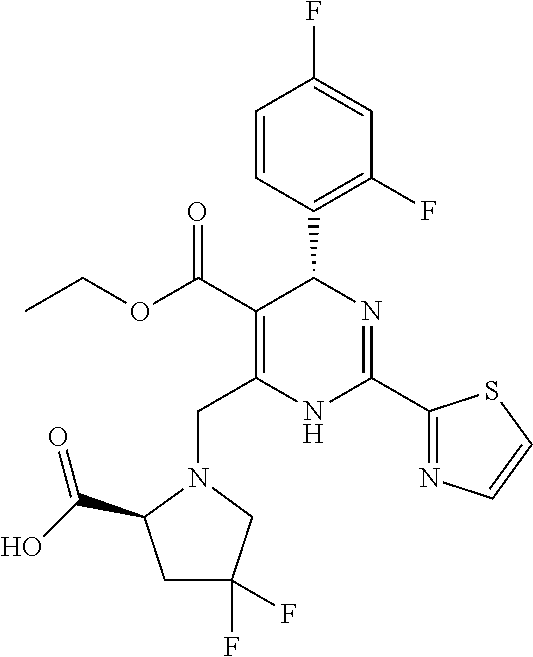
C1=CC(C2C(C(=O)OCC)=C(CN3C(C(O)=O)CC(F)(F)C3)NC(C3=NC=CS3)=N2)=C(F)C=C1F
